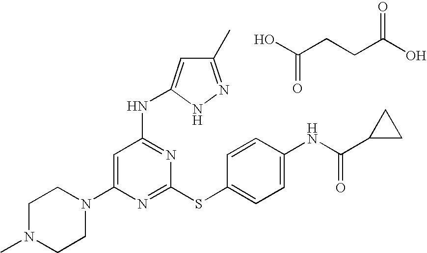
C1N(C)CCN(C2=CC(NC3=CC(C)=NN3)=NC(SC3=CC=C(NC(=O)C4CC4)C=C3)=N2)C1.C(CCC(O)=O)(O)=O
